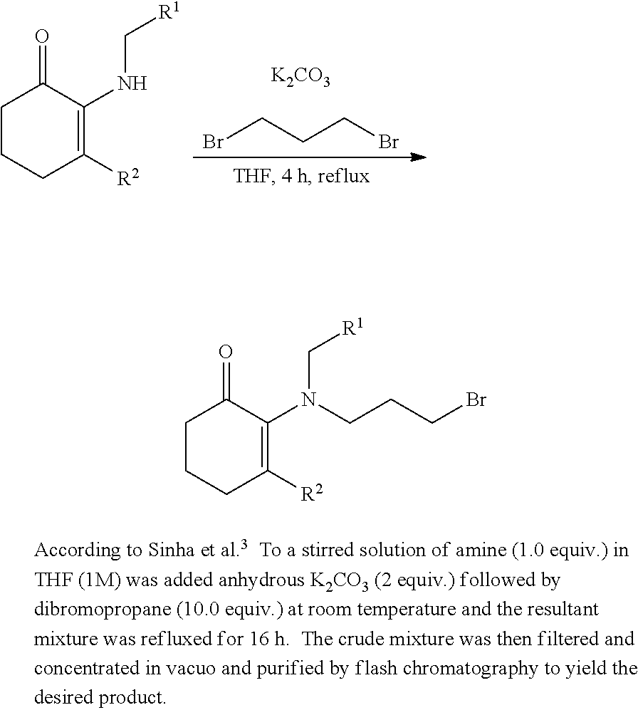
C1CCC([R2])=C(NC[R1])C1=O.BrCCCBr.[K2CO3].C1CCC([R2])=C(N(C[R1])CCCBr)C1=O
